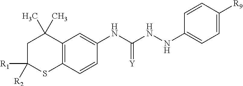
C1C([R1])([R2])SC2=C(C1(C)C)C=C(NC(NNC1=CC=C([R9])C=C1)=[Y])C=C2
